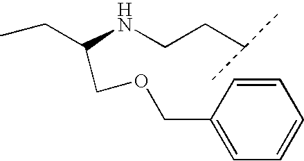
C(NCCC(C)C)(CC)COCC1=CC=CC=C1
